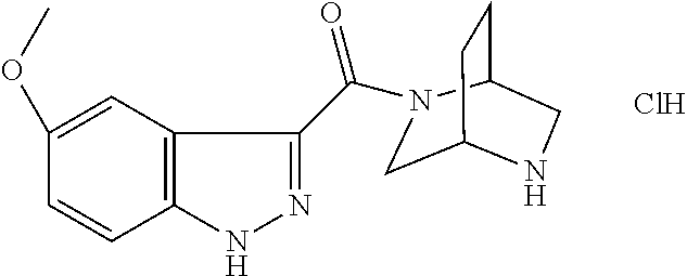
C1(C(=O)N2CC3NCC2CC3)=NNC2=C1C=C(OC)C=C2.Cl
